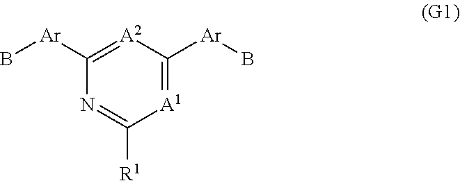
[A1]1=C([Ar]B)[A2]=C([Ar]B)N=C1[R1]
